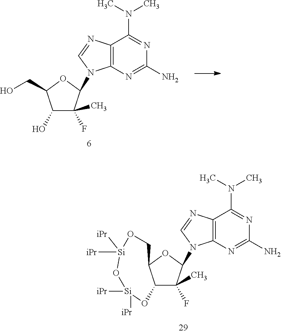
C1(O)C(F)(C)C(N2C3=C(C(N(C)C)=NC(N)=N3)N=C2)OC1CO.C12C(F)(C)C(N3C4=C(C(N(C)C)=NC(N)=N4)N=C3)OC1CO[Si]([iPr])([iPr])O[Si]([iPr])([iPr])O2
